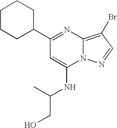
C1(C2CCCCC2)=NC2=C(Br)C=NN2C(NC(CO)C)=C1
